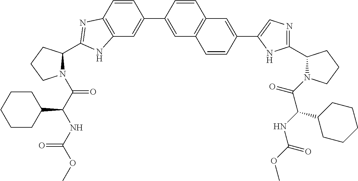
C12=C(C=CC(C3=CC4=C(C=C3)C=C(C3=CN=C(C5N(C(C(C6CCCCC6)NC(=O)OC)=O)CCC5)N3)C=C4)=C1)N=C(C1N(C(C(NC(OC)=O)C3CCCCC3)=O)CCC1)N2
